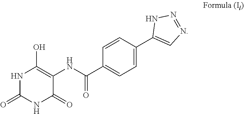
C1=CC(C2=CN=NN2)=CC=C1C(NC1=C(O)NC(=O)NC1=O)=O
